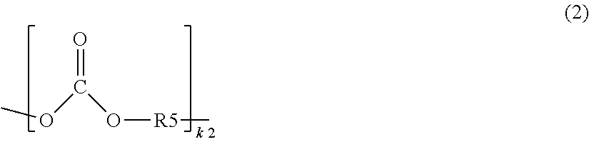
O=C(OC)O[R5]C
